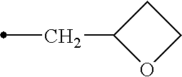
C(C)C1OCC1
